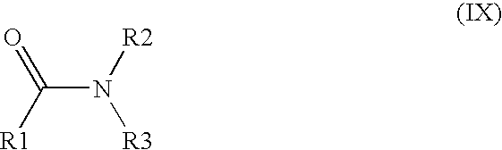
C(N([R2])[R3])([R1])=O
